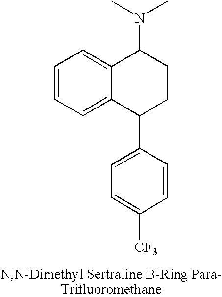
C1=CC=C2C(=C1)C(N(C)C)CCC2C1=CC=C([CF3])C=C1
